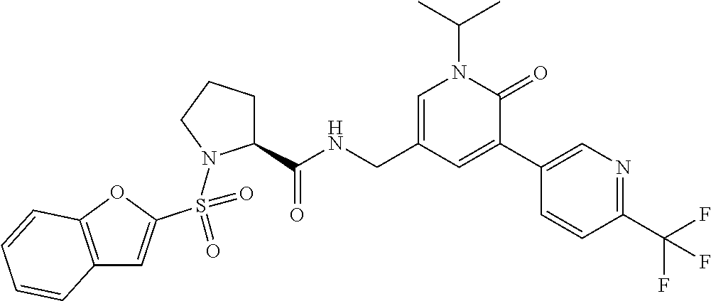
C12=C(OC(S(=O)(N3C(C(NCC4=CN(C(C)C)C(=O)C(C5=CN=C(C(F)(F)F)C=C5)=C4)=O)CCC3)=O)=C1)C=CC=C2
